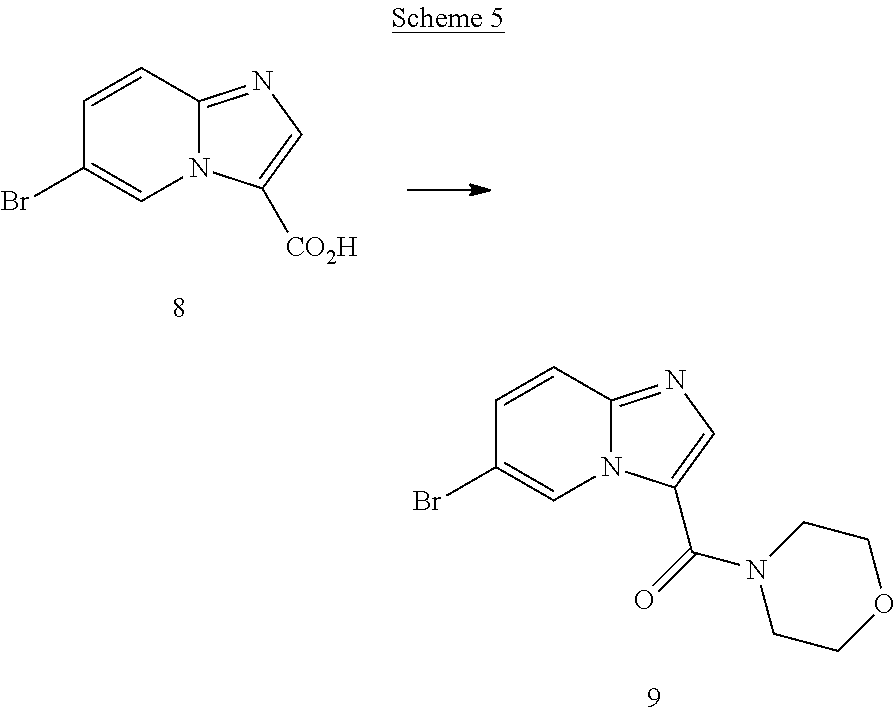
C1=CC2=NC=C(C(=O)N3CCOCC3)N2C=C1Br.C1=CC2=NC=C([CO2H])N2C=C1Br
